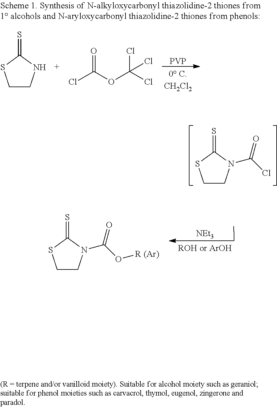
[PVP].C1CNC(=S)S1.O=C(OC(Cl)(Cl)Cl)Cl.C1CN(C(Cl)=O)C(=S)S1.[NEt3].C1CN(C(O[R (Ar)])=O)C(=S)S1
